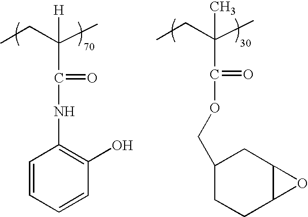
C1=CC=CC(O)=C1NC(=O)C([H])(C)CC.C1(COC(=O)C(C)(C)CC)CCC2C(C1)O2
